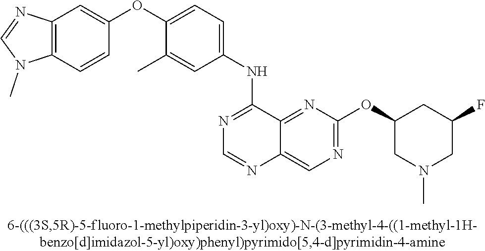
C1(OC2=CC=C(NC3=NC=NC4=CN=C(OC5CN(C)CC(F)C5)N=C34)C=C2C)=CC2=C(C=C1)N(C)C=N2
